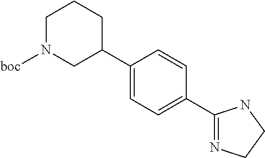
C1N([boc])CC(C2=CC=C(C3=NCCN3)C=C2)CC1
